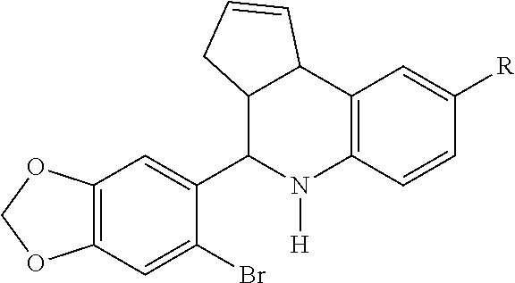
C12=C(C=C(Br)C(C3N([H])C4=C(C5C3CC=C5)C=C([R])C=C4)=C1)OCO2
